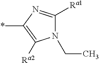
N1(CC)C([Ra1])=NC(*)=C1[Ra2]
